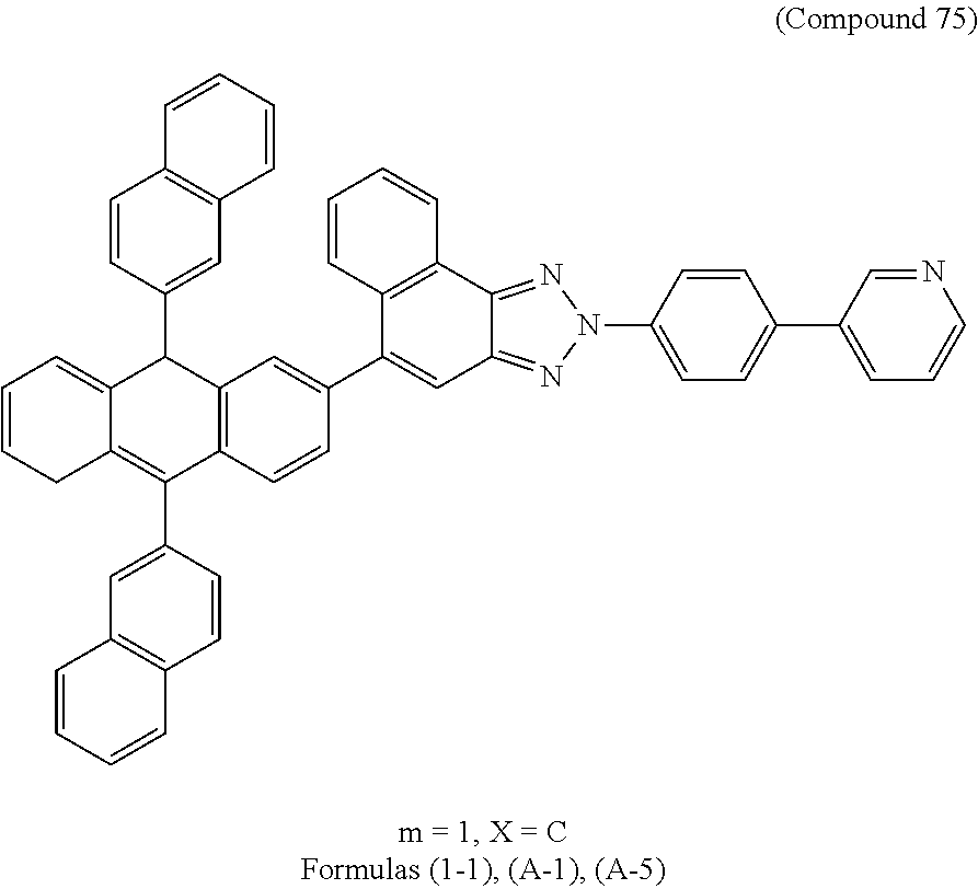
C12=C(C3=NN(C4=CC=C(C5=CC=CN=C5)C=C4)N=C3C=C1C1=CC3=C(C=C1)C(C1=CC4=C(C=C1)C=CC=C4)=C1C(=CC=CC1)C3C1=CC3=C(C=C1)C=CC=C3)C=CC=C2
